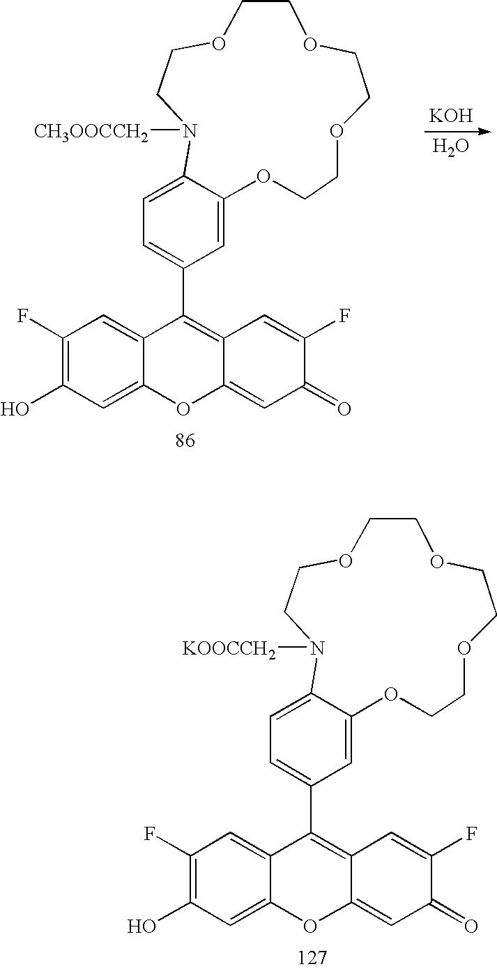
[KOH].O.C1=C(C2=C3C(=CC(=O)C(F)=C3)OC3=CC(O)=C(F)C=C23)C=C2C(=C1)N([CH3OOCCH2])CCOCCOCCOCCO2.C1=C(C2=C3C(=CC(=O)C(F)=C3)OC3=CC(O)=C(F)C=C23)C=C2C(=C1)N([KOOCCH2])CCOCCOCCOCCO2
